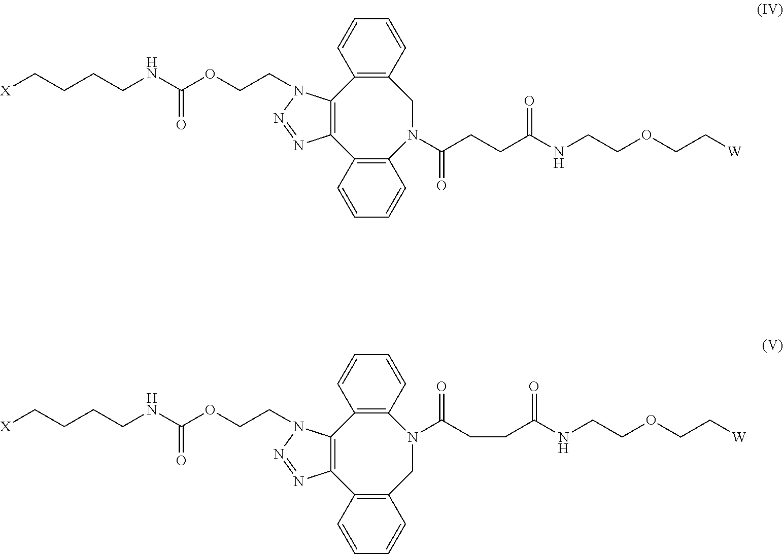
C12=C(C3=C(N(C(CCC(NCCOCC[W])=O)=O)CC4=C1C=CC=C4)C=CC=C3)N=NN2CCOC(NCCCC[X])=O.C12=C(C3=C(CN(C(CCC(NCCOCC[W])=O)=O)C4=C1C=CC=C4)C=CC=C3)N=NN2CCOC(NCCCC[X])=O
